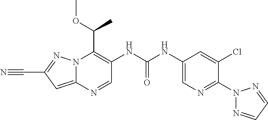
N12C(=CC(C#N)=N1)N=CC(NC(NC1=CN=C(N3N=CC=N3)C(Cl)=C1)=O)=C2C(OC)C
